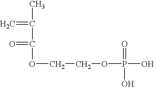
CC(=C)C(=O)OCCOP(=O)(O)O
